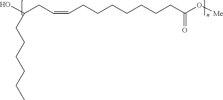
OC(CCCCCC)CC=CCCCCCCCC(=O)O[Me]
